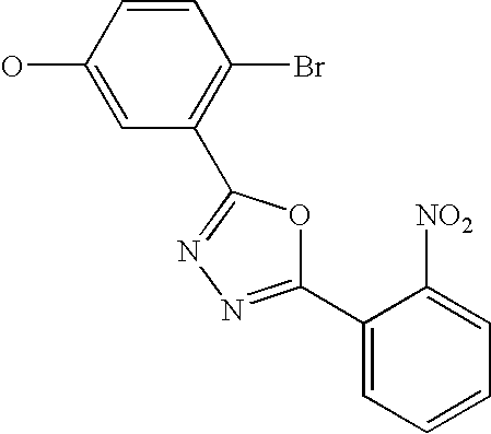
C1(O)=CC(C2=NN=C(C3=CC=CC=C3[NO2])O2)=C(Br)C=C1
